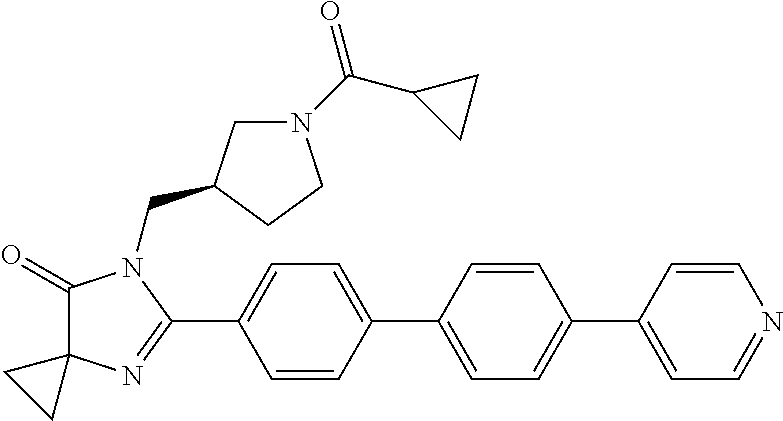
C1(=O)C2(N=C(C3=CC=C(C4=CC=C(C5=CC=NC=C5)C=C4)C=C3)N1CC1CN(C(C3CC3)=O)CC1)CC2
